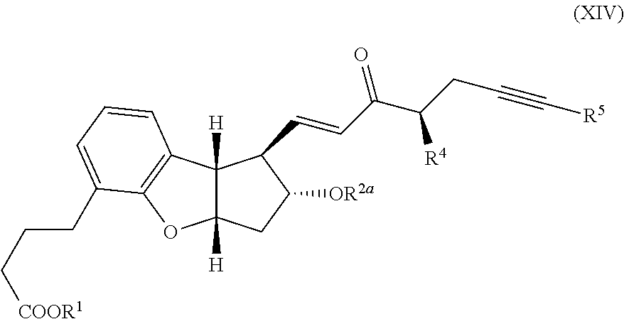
C12([H])C([H])(C3=C(O1)C(CCC[COOR1])=CC=C3)C(C=CC(C(CC#C[R5])[R4])=O)C([OR2a])C2
